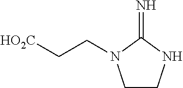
C1CNC(=N)N1CC[HO2C]
